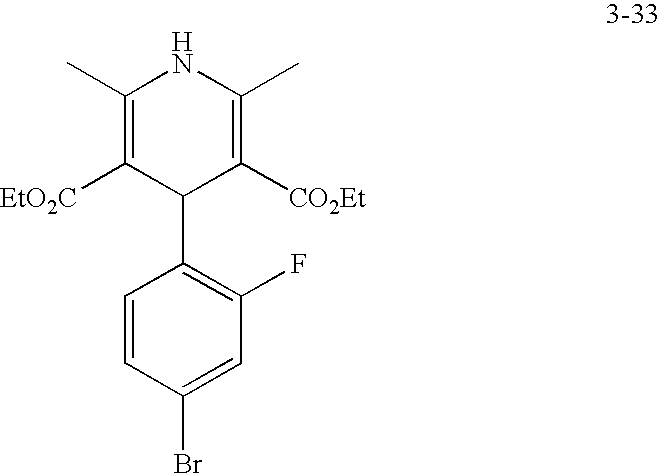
C1(C)=C([EtO2C])C(C2=C(F)C=C(Br)C=C2)C([CO2Et])=C(C)N1
